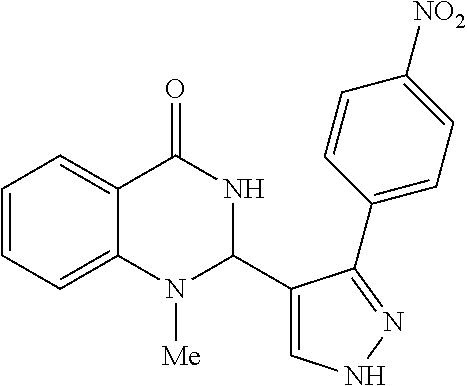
C1=CC=C2C(=C1)C(=O)NC(C1=CNN=C1C1=CC=C([NO2])C=C1)N2[Me]
